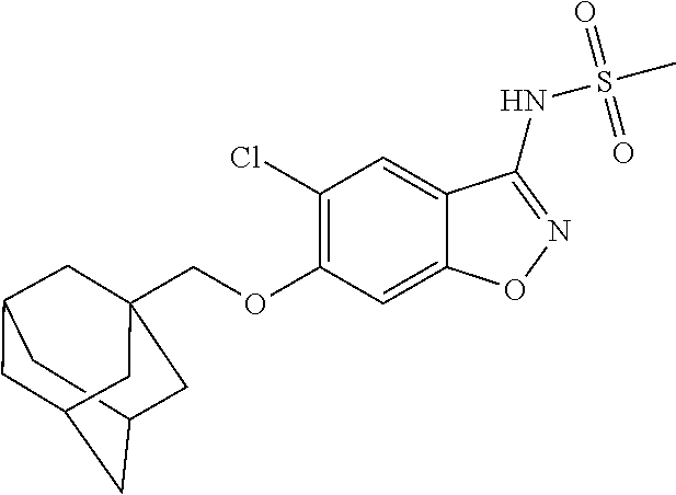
C12CC3CC(C1)CC(COC1=C(Cl)C=C4C(=C1)ON=C4NS(C)(=O)=O)(C3)C2
